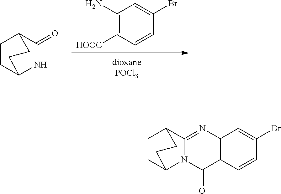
C1([HOOC])=C(N)C=C(Br)C=C1.O=C1NC2CCC1CC2.C12=C(N=C3N(C1=O)C1CCC3CC1)C=C(Br)C=C2
